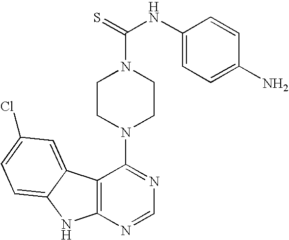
C12=C(N=CN=C1N1CCN(C(=S)NC3=CC=C(N)C=C3)CC1)NC1=CC=C(Cl)C=C21
